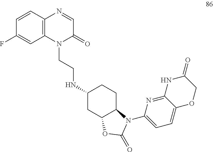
N1(CCNC2CC3C(CC2)N(C2=CC=C4C(=N2)NC(=O)CO4)C(=O)O3)C(=O)C=NC2=C1C=C(F)C=C2
